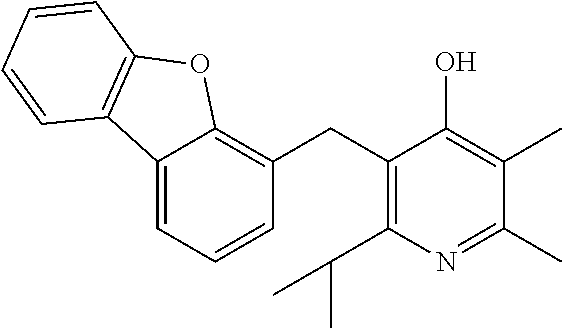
C1(CC2=C(C(C)C)N=C(C)C(C)=C2O)=C2C(=CC=C1)C1=C(O2)C=CC=C1
